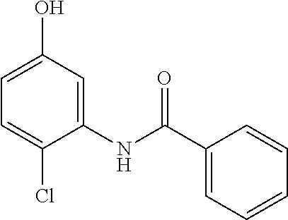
C1=C(Cl)C(NC(=O)C2=CC=CC=C2)=CC(O)=C1
